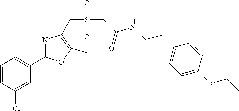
C1=CC(Cl)=CC(C2=NC(CS(CC(NCCC3=CC=C(OCC)C=C3)=O)(=O)=O)=C(C)O2)=C1
